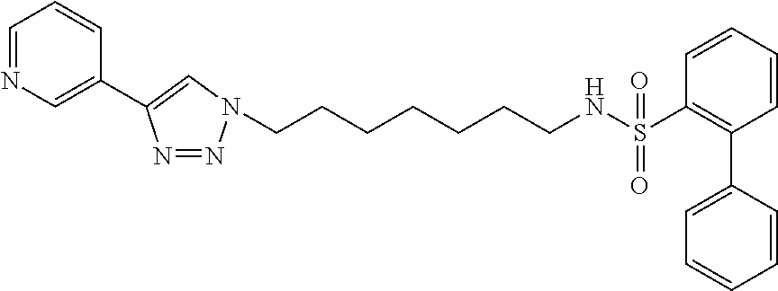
C1=NC=C(C2=CN(CCCCCCCNS(C3=C(C4=CC=CC=C4)C=CC=C3)(=O)=O)N=N2)C=C1
